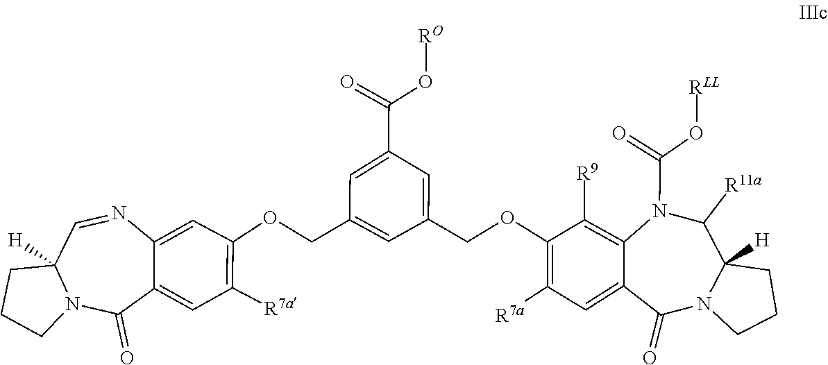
O(C(=O)N1C([R11a])C2([H])CCCN2C(=O)C2=CC([R7a])=C(OCC3=CC(C(O[RO])=O)=CC(COC4=C([R7a])C=C5C(=O)N6C([H])(CCC6)C=NC5=C4)=C3)C([R9])=C12)[RLL]
